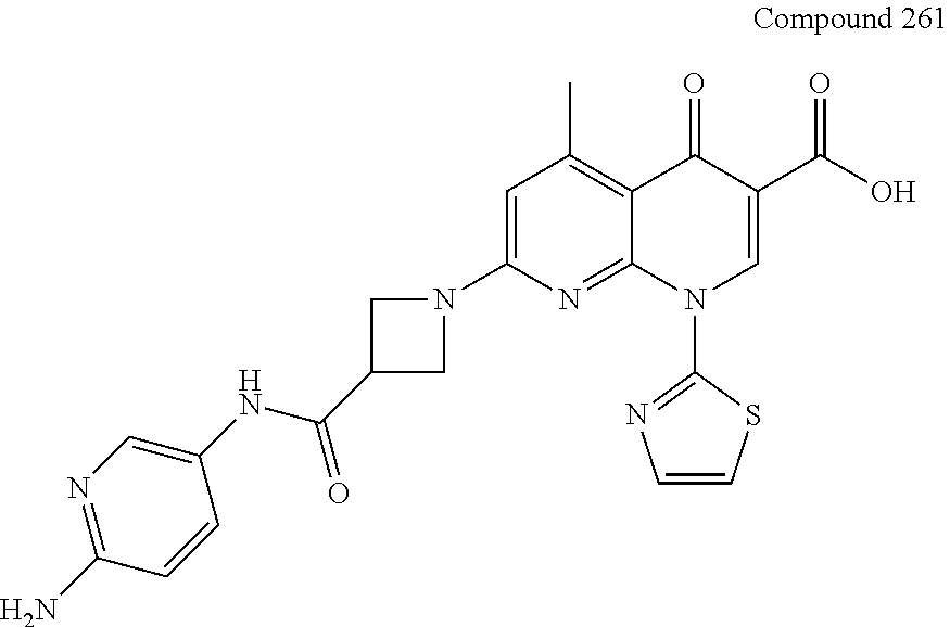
N1(C2=CC(C)=C3C(=N2)N(C2=NC=CS2)C=C(C(O)=O)C3=O)CC(C(NC2=CN=C(N)C=C2)=O)C1
